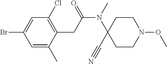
C1=C(C)C(CC(N(C2(C#N)CCN(OC)CC2)C)=O)=C(Cl)C=C1Br
